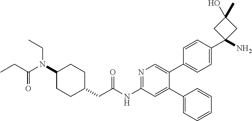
CCC(N(C1CCC(CC(NC2=NC=C(C3=CC=C(C4(N)CC(O)(C)C4)C=C3)C(C3=CC=CC=C3)=C2)=O)CC1)CC)=O
